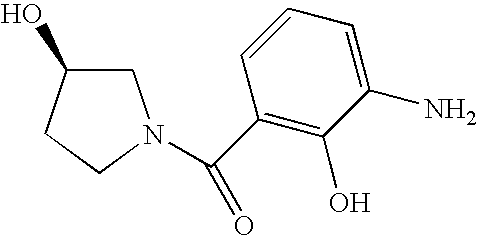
C1C(O)CCN1C(=O)C1=C(O)C(N)=CC=C1
